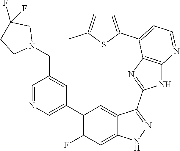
C1=NC=C(C2=C(F)C=C3C(=C2)C(C2=NC4=C(N2)N=CC=C4C2=CC=C(C)S2)=NN3)C=C1CN1CC(F)(F)CC1
